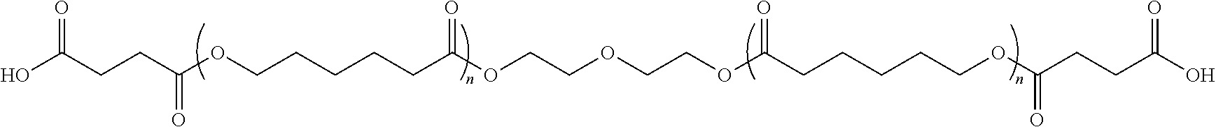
C(OCCCCCC(OCCOCCOC(CCCCCOC(CCC(O)=O)=O)=O)=O)(CCC(O)=O)=O
